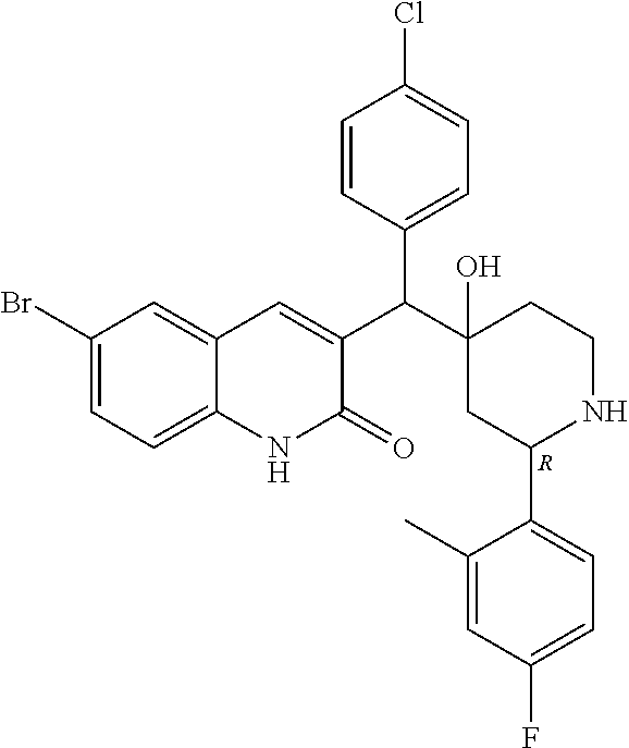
C1(Br)=CC=C2C(=C1)C=C(C(C1(O)CC(C3=CC=C(F)C=C3C)NCC1)C1=CC=C(Cl)C=C1)C(=O)N2.[R]
